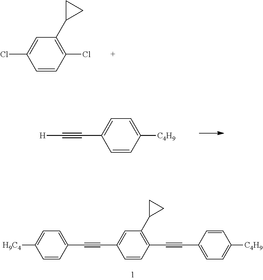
C1=CC(Cl)=C(C2CC2)C=C1Cl.C1=CC([C4H9])=CC=C1C#C[H].C1=C(C#CC2=C(C3CC3)C=C(C#CC3=CC=C([H9C4])C=C3)C=C2)C=CC([C4H9])=C1
